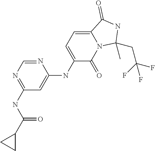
N1=CN=C(NC(C2CC2)=O)C=C1NC1=CC=C2N(C1=O)C(C)(CC(F)(F)F)NC2=O
